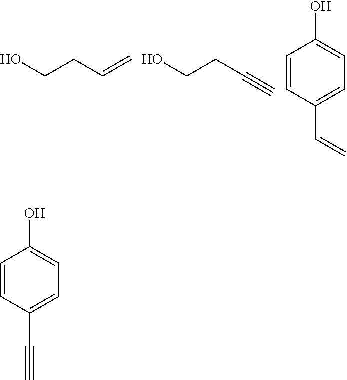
C(CC=C)O.C(CC#C)O.OC1=CC=C(C=C)C=C1.OC1=CC=C(C#C)C=C1
